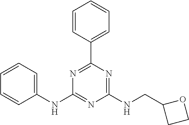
C1=CC=C(NC2=NC(NCC3CCO3)=NC(C3=CC=CC=C3)=N2)C=C1
